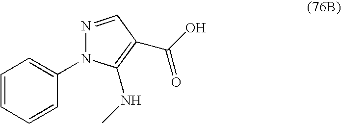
C1=CC=CC(N2N=CC(C(O)=O)=C2NC)=C1
